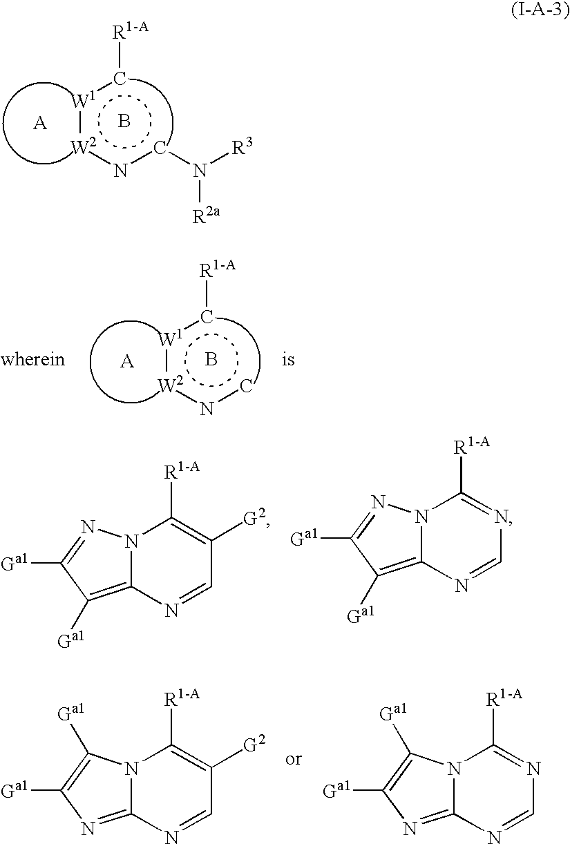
[W1](:[W2]nc)c[R1-A].B.[W1](:[W2]ncN([R3])[R2a])c[R1-A].B.N12C(=C([Ga1])C([Ga1])=N1)N=CC([G2])=C2[R1-A].N12C(=C([Ga1])C([Ga1])=N1)N=CN=C2[R1-A].N12C(=NC([Ga1])=C1[Ga1])N=CC([G2])=C2[R1-A].N12C(=NC([Ga1])=C1[Ga1])N=CN=C2[R1-A]
